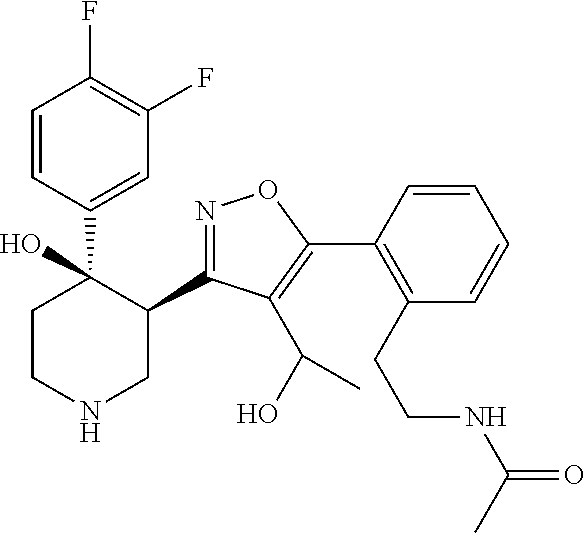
C1(C2=NOC(C3=C(CCNC(=O)C)C=CC=C3)=C2C(O)C)C(C2=CC(F)=C(F)C=C2)(O)CCNC1
